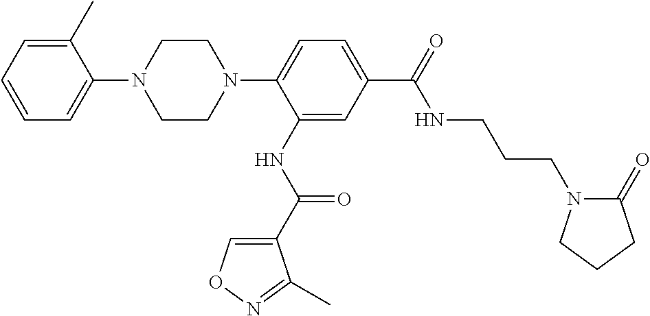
C1=CC=C(C)C(N2CCN(C3=CC=C(C(=O)NCCCN4C(=O)CCC4)C=C3NC(C3=CON=C3C)=O)CC2)=C1
